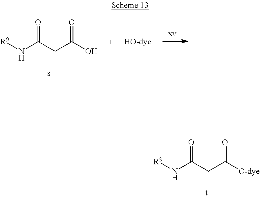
[R9]NC(CC(O)=O)=O.[R9]NC(CC([O-dye])=O)=O
